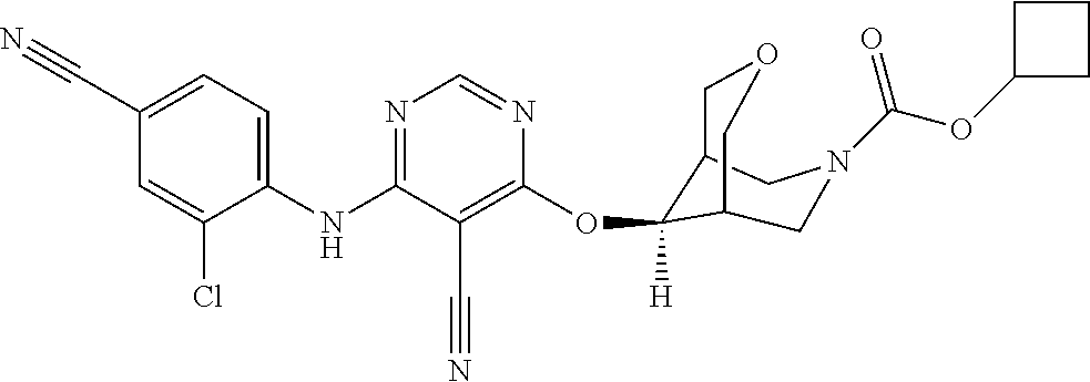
C1(NC2=NC=NC(OC3([H])C4COCC3CN(C(OC3CCC3)=O)C4)=C2C#N)=CC=C(C#N)C=C1Cl
